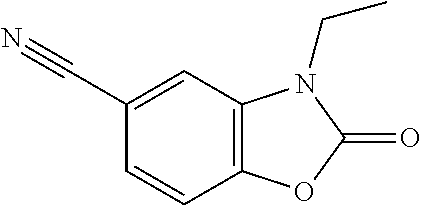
C1=CC2=C(C=C1C#N)N(CC)C(=O)O2
